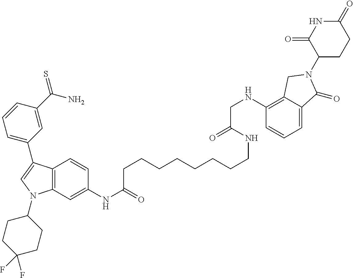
C12=C(C=C(NC(CCCCCCCCNC(CNC3=C4C(=CC=C3)C(=O)N(C3CCC(=O)NC3=O)C4)=O)=O)C=C1)N(C1CCC(F)(F)CC1)C=C2C1=CC=CC(C(N)=S)=C1
